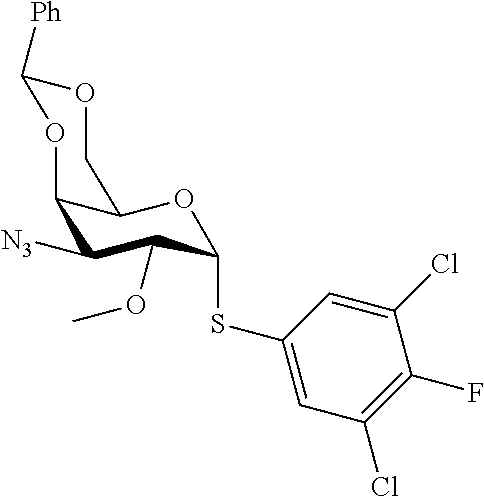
C12C([N3])C(OC)C(SC3=CC(Cl)=C(F)C(Cl)=C3)OC1COC([Ph])O2
